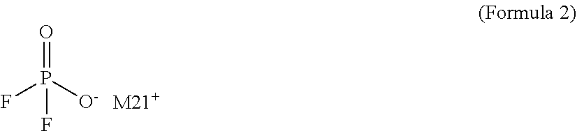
O=P([O-])(F)F
